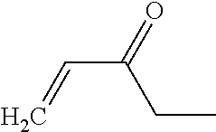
C(C)C(C=C)=O
